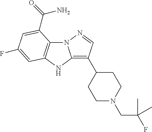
N12C3=C(NC1=C(C1CCN(CC(F)(C)C)CC1)C=N2)C=C(F)C=C3C(=O)N
